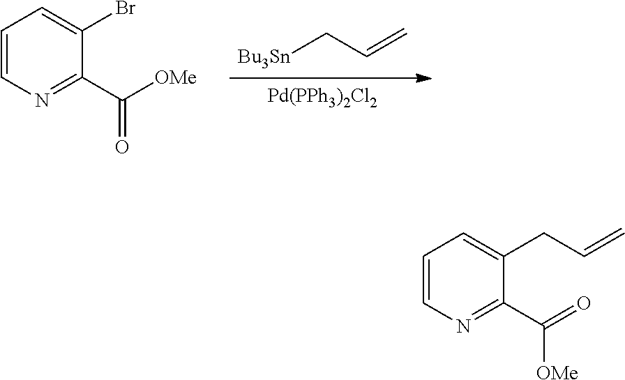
[Pd(PPh3)2Cl2].[Bu3Sn]CC=C.C1=CC=C(Br)C(C([OMe])=O)=N1.C1=CC=C(CC=C)C(C([OMe])=O)=N1
